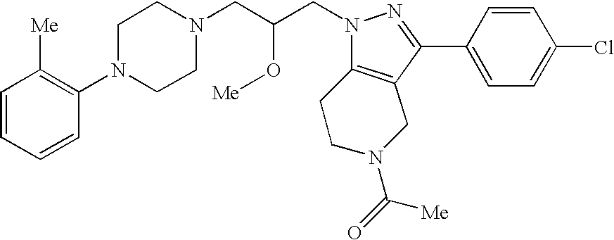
C1=CC=CC(N2CCN(CC(CN3N=C(C4=CC=C(Cl)C=C4)C4=C3CCN(C([Me])=O)C4)O[Me])CC2)=C1[Me]
